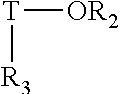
[R3][T][OR2]
